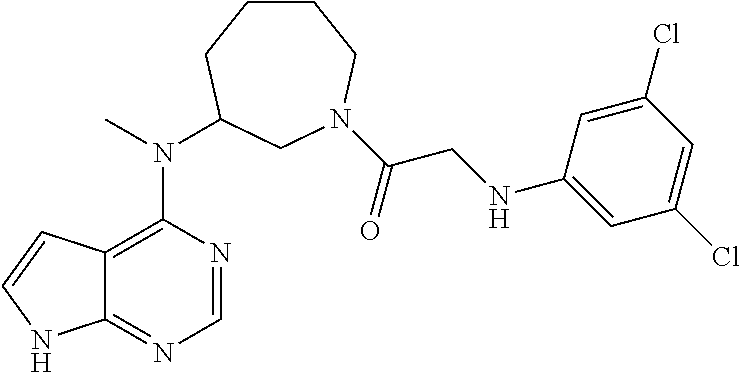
N(C1=C2C(=NC=N1)NC=C2)(C)C1CCCCN(C(=O)CNC2=CC(Cl)=CC(Cl)=C2)C1
